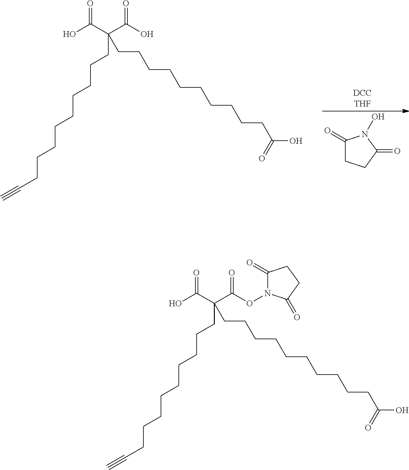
C1(=O)CCC(=O)N1O.OC(C(C(O)=O)(CCCCCCCCCCC(O)=O)CCCCCCCCCC#C)=O.OC(C(C(ON1C(=O)CCC1=O)=O)(CCCCCCCCCCC(O)=O)CCCCCCCCCC#C)=O
